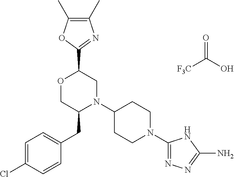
[F3C]C(O)=O.C1(C2OCC(CC3=CC=C(Cl)C=C3)N(C3CCN(C4=NN=C(N)N4)CC3)C2)=NC(C)=C(C)O1
